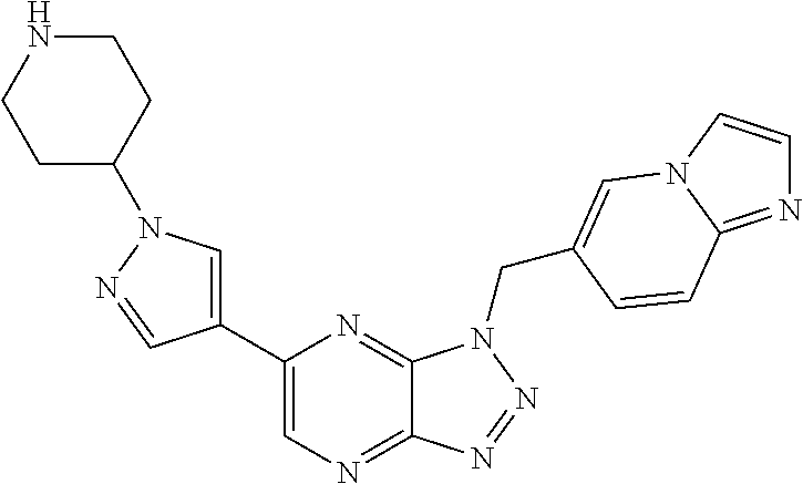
C1=C(C2=CN=C3C(=N2)N(CC2=CN4C=CN=C4C=C2)N=N3)C=NN1C1CCNCC1
